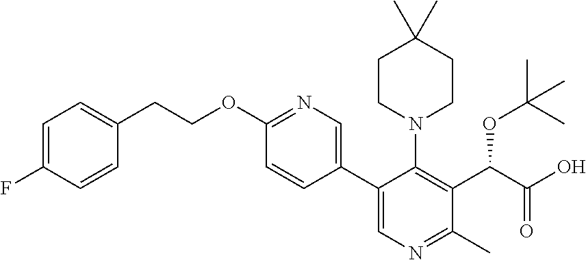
C1=C(F)C=CC(CCOC2=NC=C(C3=CN=C(C)C(C(C(O)=O)OC(C)(C)C)=C3N3CCC(C)(C)CC3)C=C2)=C1
